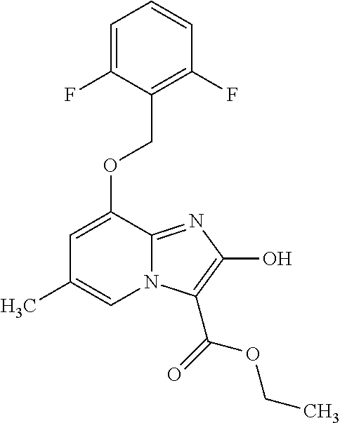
O(C1=CC(C)=CN2C1=NC(O)=C2C(=O)OCC)CC1=C(F)C=CC=C1F
